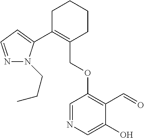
C1C(C2=CC=NN2CCC)=C(COC2=C(C=O)C(O)=CN=C2)CCC1
